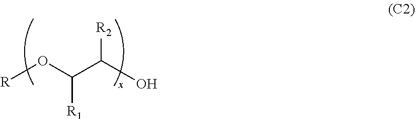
[R]OC(C(O)[R2])[R1]
